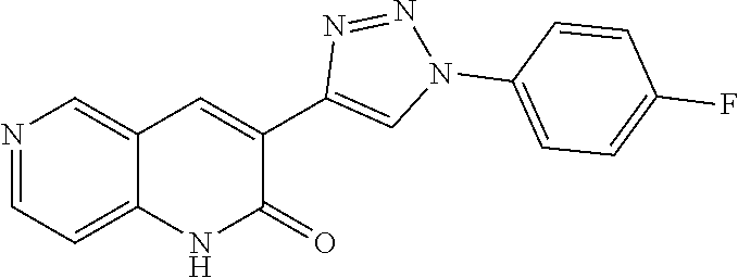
C1=NC=C2C(=C1)NC(=O)C(C1=CN(C3=CC=C(F)C=C3)N=N1)=C2
